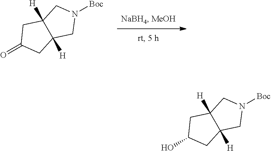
[Boc]N1CC2([H])C([H])(C1)CC(=O)C2.[Boc]N1CC2([H])C([H])(C1)CC(O)C2
